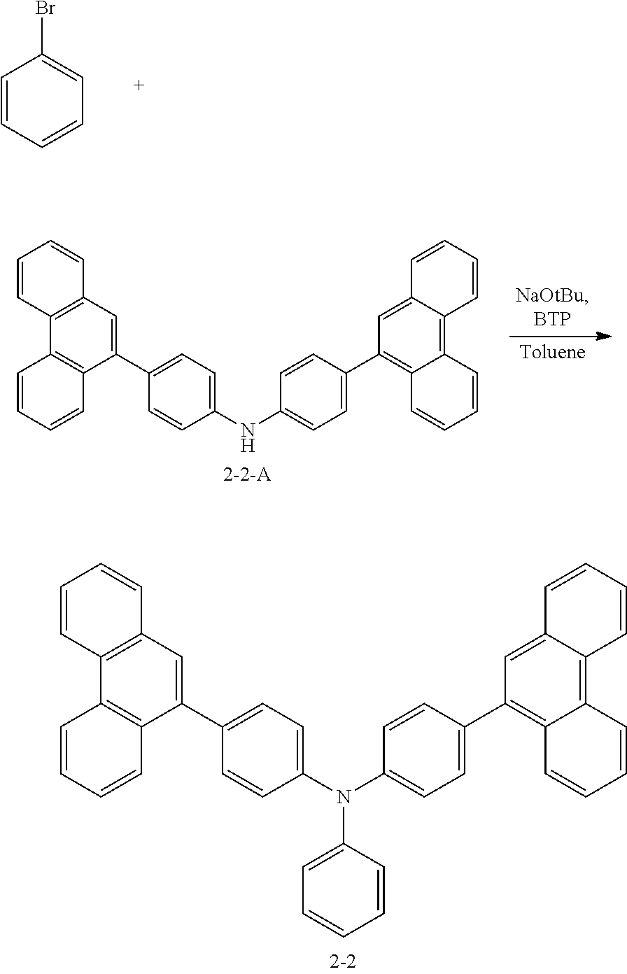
BrC1=CC=CC=C1.C1(NC2=CC=C(C3=CC4=C(C=CC=C4)C4=C3C=CC=C4)C=C2)=CC=C(C2=C3C(=C4C(=C2)C=CC=C4)C=CC=C3)C=C1.C1=CC=CC(N(C2=CC=C(C3=C4C(=C5C(=C3)C=CC=C5)C=CC=C4)C=C2)C2=CC=C(C3=CC4=C(C=CC=C4)C4=C3C=CC=C4)C=C2)=C1
